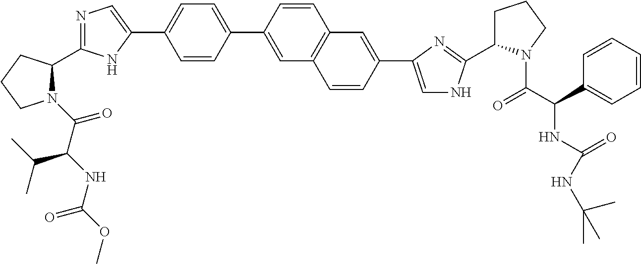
N1(C(C(NC(=O)OC)C(C)C)=O)C(C2=NC=C(C3=CC=C(C4=CC5=C(C=C4)C=C(C4=CNC(C6CCCN6C(C(C6=CC=CC=C6)NC(=O)NC(C)(C)C)=O)=N4)C=C5)C=C3)N2)CCC1
